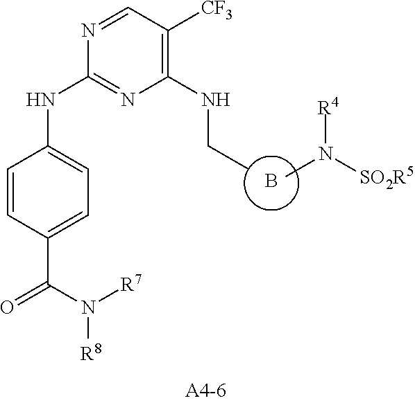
C1=CC(C(=O)N([R7])[R8])=CC=C1NC1=NC(NCC)=C([CF3])C=N1.B.CN([R4])[SO2R5]
